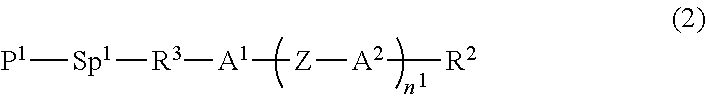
[P1][Sp1][R3][A1][Z][A2][R2]
